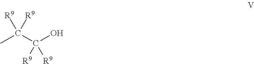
CC(C(O)([R9])[R9])([R9])[R9]
